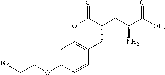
C1(OCC[18F])=CC=C(CC(CC(C([OH])=O)N)C(O)=O)C=C1
